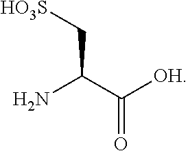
NC(C([OH])=O)C[HO3S]
